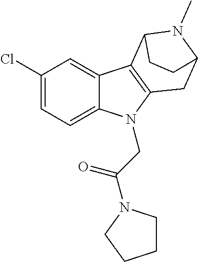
C1(Cl)=CC=C2C(=C1)C1=C(N2CC(=O)N2CCCC2)CC2N(C)C1CC2
